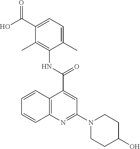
C12=C(C=CC=C1)C(C(NC1=C(C)C(C(O)=O)=CC=C1C)=O)=CC(N1CCC(O)CC1)=N2
